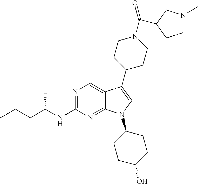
N1=C(NC(CCC)C)N=C2C(=C1)C(C1CCN(C(=O)C3CN(C)CC3)CC1)=CN2C1CCC(O)CC1
